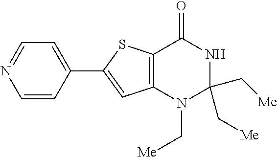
C12=C(N(C[Me])C(C[Me])(C[Me])NC1=O)C=C(C1=CC=NC=C1)S2
